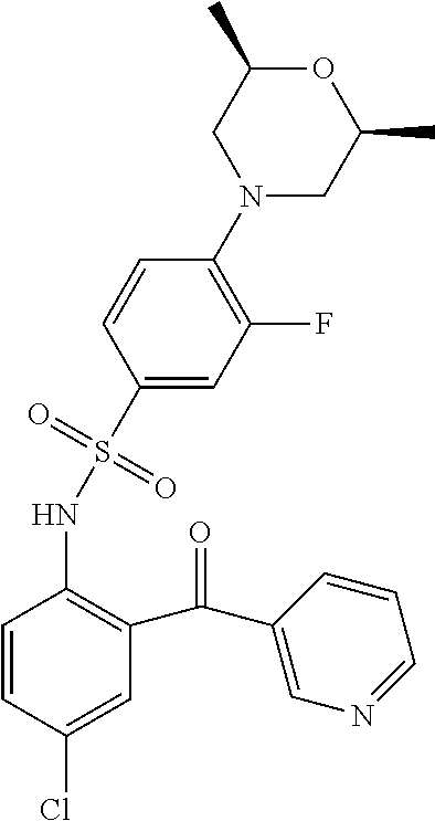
C1(S(NC2=C(C(C3=CN=CC=C3)=O)C=C(Cl)C=C2)(=O)=O)=CC(F)=C(N2CC(C)OC(C)C2)C=C1
